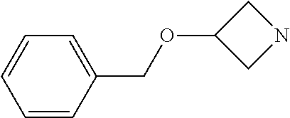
C1=CC(COC2CNC2)=CC=C1
